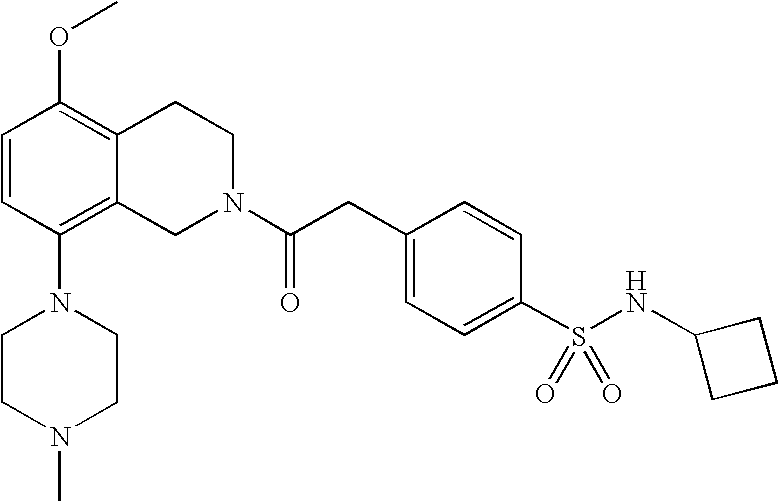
O(C1=C2C(=C(N3CCN(C)CC3)C=C1)CN(C(CC1=CC=C(S(NC3CCC3)(=O)=O)C=C1)=O)CC2)C
